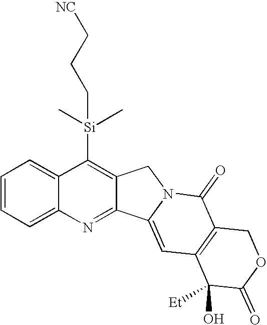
C1=CC=C2C(=C1)C([Si](C)(C)CCC[NC])=C1C(=N2)C2=CC3=C(C(=O)N2C1)COC(=O)C3(O)[Et]
